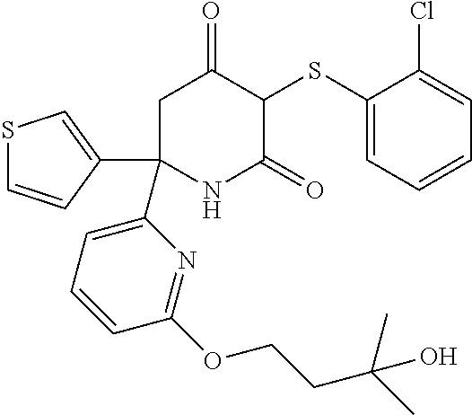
C1(SC2C(=O)CC(C3=CC=CC(OCCC(C)(C)O)=N3)(C3=CSC=C3)NC2=O)=CC=CC=C1Cl
